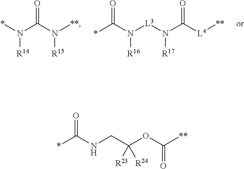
*N(C(N([**])[R15])=O)[R14].C(N([L3]N(C([L4][**])=O)[R17])[R16])(*)=O.*C(NCC(OC([**])=O)([R24])[R23])=O
